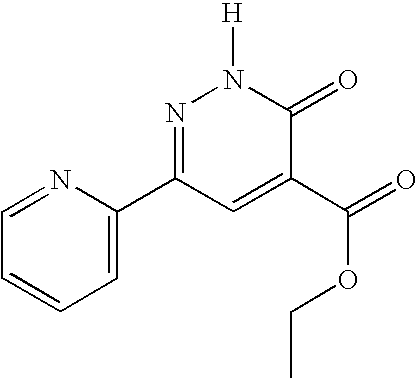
N1=C(C2=CC=CC=N2)C=C(C(OCC)=O)C(=O)N1[H]
